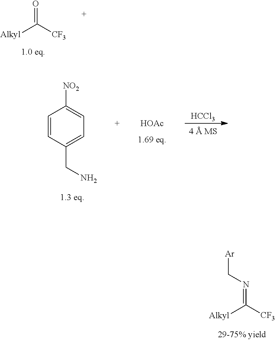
[Alkyl]C([CF3])=O.C1=CC(CN)=CC=C1[NO2].[HOAc].[HCCl3].[Alkyl]C([CF3])=NC[Ar]
